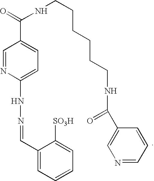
C1(C=NNC2=CC=C(C(=O)NCCCCCCNC(=O)C3=CN=CC=C3)C=N2)=CC=CC=C1[SO3H]
